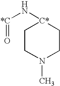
[*C](N[C*]1CCN(C)CC1)=O
